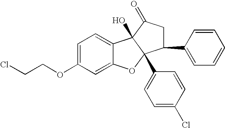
C1=C(OCCCl)C=C2C(=C1)C1(O)C(C3=CC=C(Cl)C=C3)(O2)C(C2=CC=CC=C2)CC1=O
